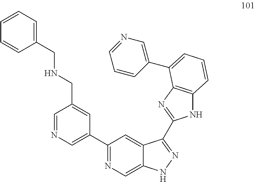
C1=NC=C(C2=NC=C3C(=C2)C(C2=NC4=C(N2)C=CC=C4C2=CN=CC=C2)=NN3)C=C1CNCC1=CC=CC=C1
